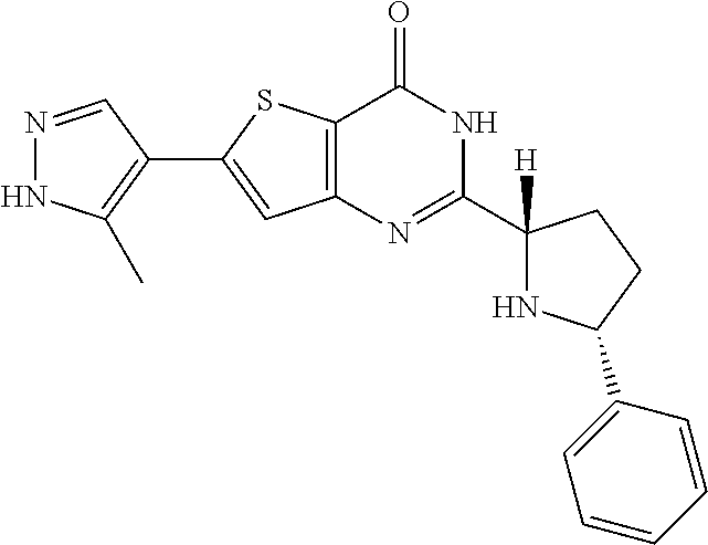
N1=CC(C2=CC3=C(S2)C(=O)NC(C2([H])NC(C4=CC=CC=C4)CC2)=N3)=C(C)N1
